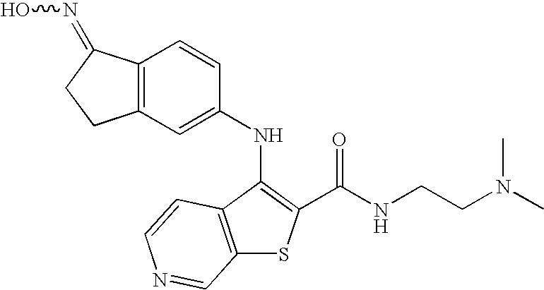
C12=C(C(NC3=CC4=C(C=C3)C(=NO)CC4)=C(C(NCCN(C)C)=O)S1)C=CN=C2
